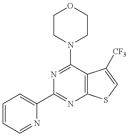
C1=CC=NC(C2=NC3=C(C(N4CCOCC4)=N2)C([CF3])=CS3)=C1
